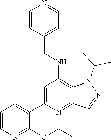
C1=CC=C(C2=CC(NCC3=CC=NC=C3)=C3C(=N2)C=NN3C(C)C)C(OCC)=N1
